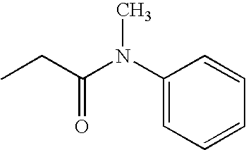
CCC(N(C1=CC=CC=C1)C)=O
